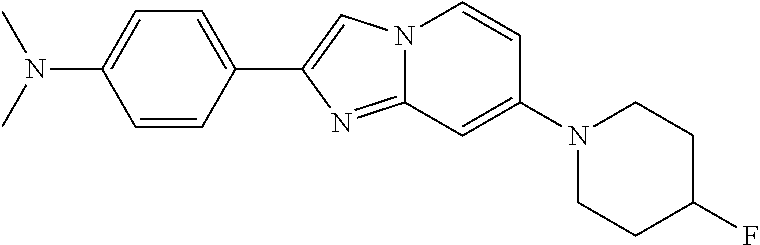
C1=CC(C2=CN3C(=N2)C=C(N2CCC(F)CC2)C=C3)=CC=C1N(C)C
